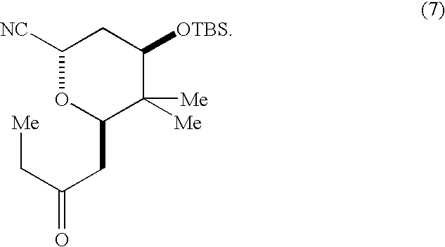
C1([NC])OC(CC(C[Me])=O)C([Me])([Me])C([OTBS])C1
